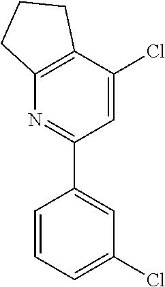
C1(C2=CC(Cl)=CC=C2)=NC2=C(C(Cl)=C1)CCC2
